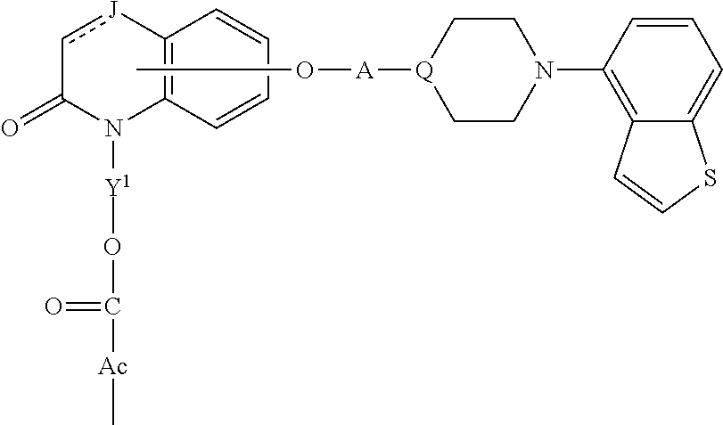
C12=C([J]cC(=O)N1[Y1]OC(=O)[Ac]C)C=CC=C2.CO[A][Q]1CCN(C2=C3C(=CC=C2)SC=C3)CC1
